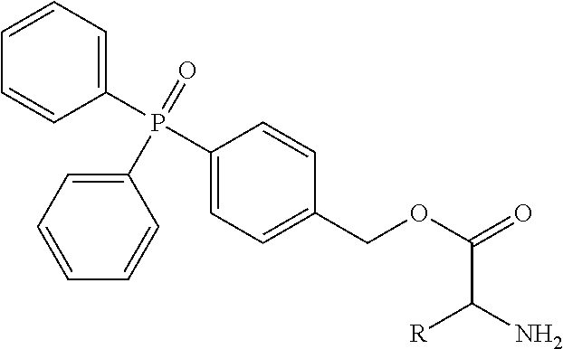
C1(P(C2=CC=C(COC(=O)C(N)[R])C=C2)(=O)C2=CC=CC=C2)=CC=CC=C1
